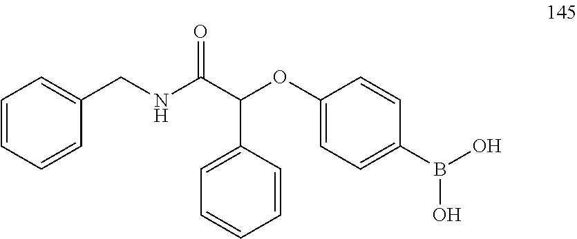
C1=CC=CC(CNC(C(OC2=CC=C(B(O)O)C=C2)C2=CC=CC=C2)=O)=C1
